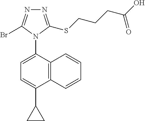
C12=C(C(N3C(Br)=NN=C3SCCCC(O)=O)=CC=C1C1CC1)C=CC=C2
